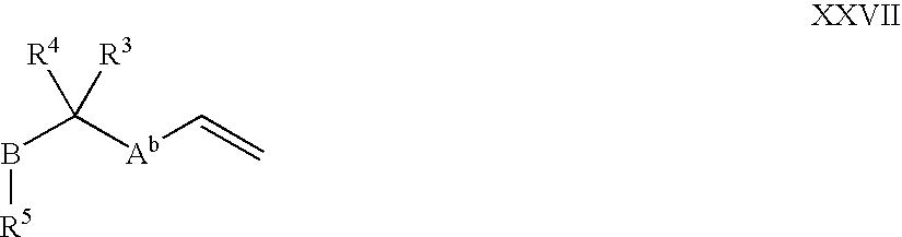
B([R5])C([Ab]C=C)([R4])[R3]
